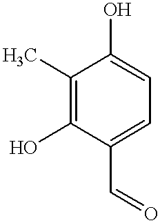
C1(C=O)=CC=C(O)C(C)=C1O
